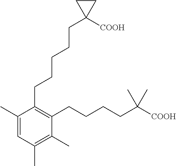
C1(C)=CC(C)=C(C)C(CCCCC([COOH])(C)C)=C1CCCCCC1([COOH])CC1
